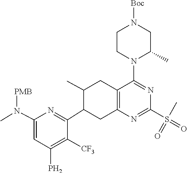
N(C)(C1=CC(P)=C([CF3])C(C2CC3=C(C(N4CCN([Boc])CC4C)=NC(S(=O)(C)=O)=N3)CC2C)=N1)[PMB]
